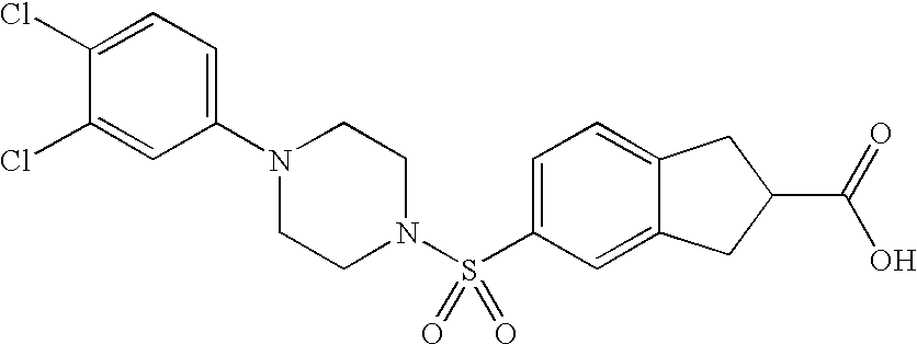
C1(N2CCN(S(C3=CC=C4C(=C3)CC(C(=O)O)C4)(=O)=O)CC2)=CC=C(Cl)C(Cl)=C1
